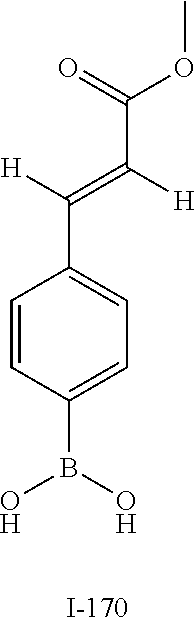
C1=CC(B(O)O)=CC=C1C([H])=C([H])C(=O)OC
